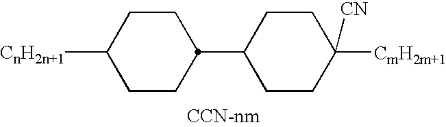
C1([CnH2n+1])CCC(C2CCC([CmH2m+1])([CN])CC2)CC1
